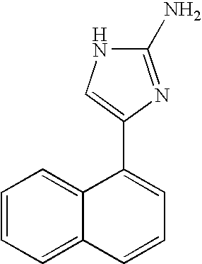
C1=CC=C2C(=C1)C(C1=CNC(N)=N1)=CC=C2
